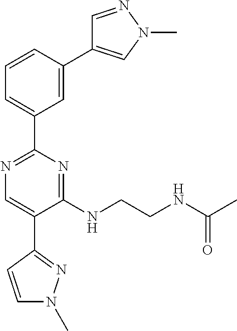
N1=C(C2=CC=CC(C3=CN(C)N=C3)=C2)N=C(NCCNC(C)=O)C(C2=NN(C)C=C2)=C1
